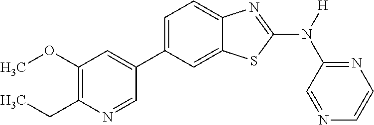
C1(OC)=C(CC)N=CC(C2=CC=C3C(=C2)SC(N([H])C2=NC=CN=C2)=N3)=C1
